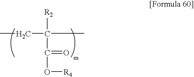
[R2]C(CC)(C(=O)O[R4])C
